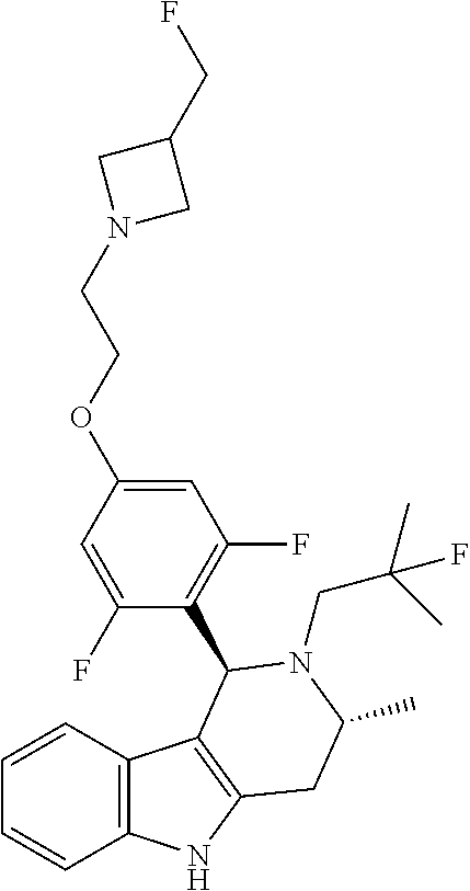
C1=CC2=C(C=C1)NC1=C2C(C2=C(F)C=C(OCCN3CC(CF)C3)C=C2F)N(CC(C)(C)F)C(C)C1
